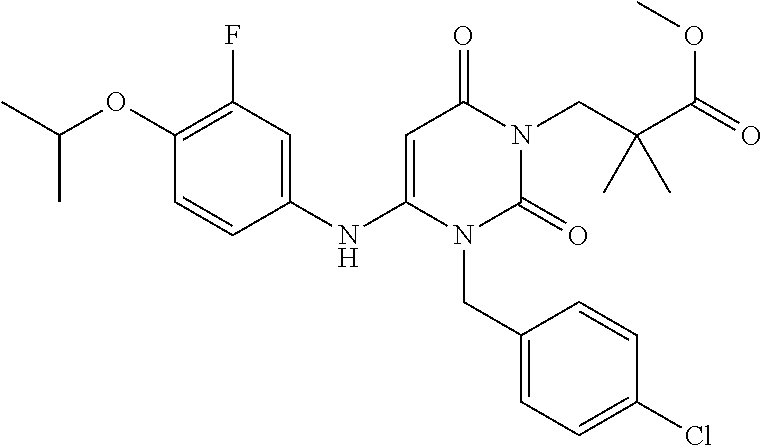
C1(OC(C)C)=C(F)C=C(NC2=CC(=O)N(CC(C(OC)=O)(C)C)C(=O)N2CC2=CC=C(Cl)C=C2)C=C1
